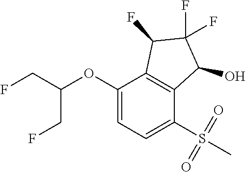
C1(OC(CF)CF)=CC=C(S(C)(=O)=O)C2=C1C(F)C(F)(F)C2O
